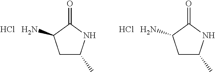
C1([HCl   H2N])CC(C)NC1=O.C1([HCl   H2N])CC(C)NC1=O
